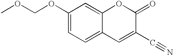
C(OC1=CC=C2C(=C1)OC(=O)C(C#N)=C2)OC
